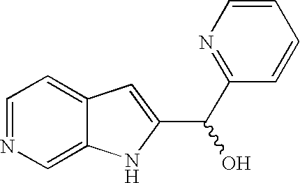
C1=NC=C2C(=C1)C=C(C(C1=NC=CC=C1)O)N2
